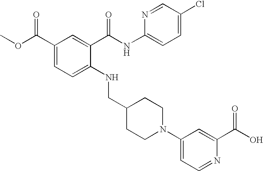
C1(C(OC)=O)=CC=C(NCC2CCN(C3=CC=NC(C(O)=O)=C3)CC2)C(C(NC2=CC=C(Cl)C=N2)=O)=C1
